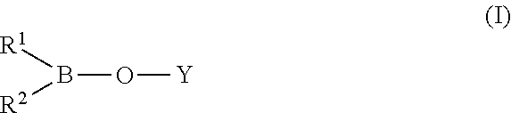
B(O[Y])([R1])[R2]
